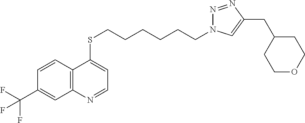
C12=C(C=CC(C(F)(F)F)=C1)C(SCCCCCCN1N=NC(CC3CCOCC3)=C1)=CC=N2
